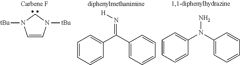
C1=CC=CC(N(N)C2=CC=CC=C2)=C1.[tBu]N1C=CN([tBu])C1.C1=CC=CC(C(=N[H])C2=CC=CC=C2)=C1
